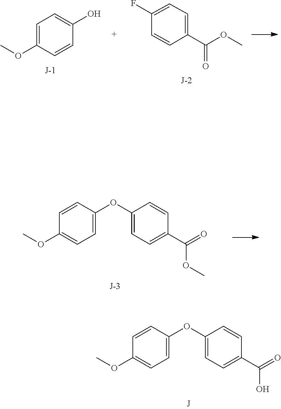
C1=C(OC2=CC=C(OC)C=C2)C=CC(C(=O)O)=C1.COC1=CC=C(O)C=C1.C1=CC(C(=O)OC)=CC=C1F.C1=C(OC)C=CC(OC2=CC=C(C(=O)OC)C=C2)=C1
